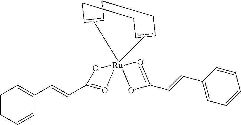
C1C=CCCC=CC1.C1=CC=CC(C=CC2=O[Ru]3(C)(C)(O2)O=C(C=CC2=CC=CC=C2)O3)=C1
